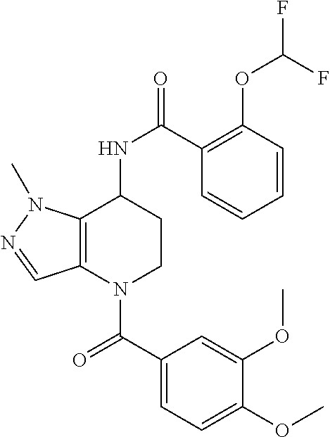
C1(C(=O)N2CCC(NC(=O)C3=C(OC(F)F)C=CC=C3)C3=C2C=NN3C)=CC=C(OC)C(OC)=C1
